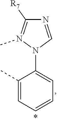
N1=CN(C2=CC=CC=C2C)N(C)=C1[R7]
